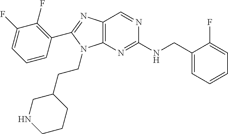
C12=C(N=C(NCC3=CC=CC=C3F)N=C1)N(CCC1CNCCC1)C(C1=C(F)C(F)=CC=C1)=N2
